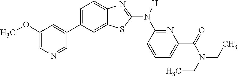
C1(OC)=CN=CC(C2=CC=C3C(=C2)SC(N([H])C2=NC(C(N(CC)CC)=O)=CC=C2)=N3)=C1
